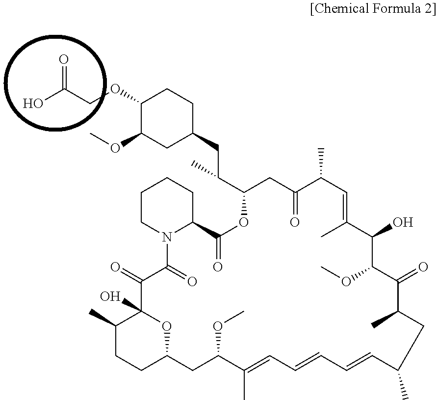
C1(C)CCC2OC1(O)C(=O)C(=O)N1CCCCC1C(=O)OC(C(CC1CCC(OCC(O)=O)C(OC)C1)C)CC(=O)C(C)C=C(C)C(O)C(OC)C(=O)C(C)CC(C)C=CC=CC=C(C)C(OC)C2
